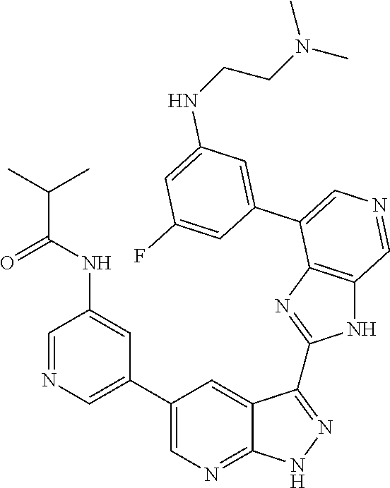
C1=C(C2=CN=CC3=C2N=C(C2=NNC4=NC=C(C5=CN=CC(NC(C(C)C)=O)=C5)C=C42)N3)C=C(F)C=C1NCCN(C)C
